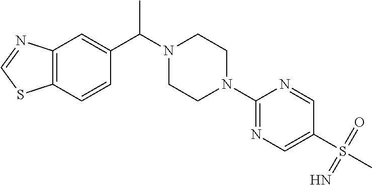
C12=C(C=CC(C(N3CCN(C4=NC=C(S(=N)(=O)C)C=N4)CC3)C)=C1)SC=N2
